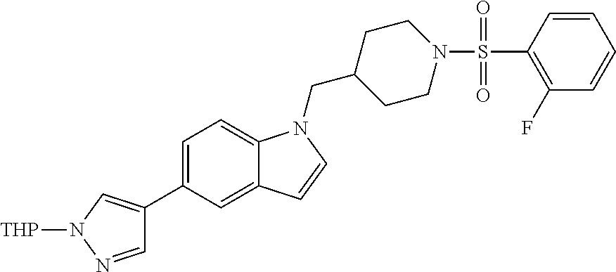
C1=C(C2=CN([THP])N=C2)C=C2C(=C1)N(CC1CCN(S(=O)(=O)C3=C(F)C=CC=C3)CC1)C=C2
